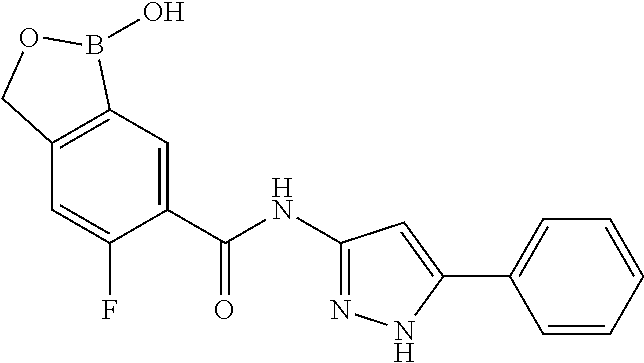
C1=C(C(NC2=NNC(C3=CC=CC=C3)=C2)=O)C(F)=CC2=C1B(O)OC2
